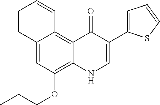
C12=CC(OCCC)=C3C(=C1C=CC=C2)C(=O)C(C1=CC=CS1)=CN3
